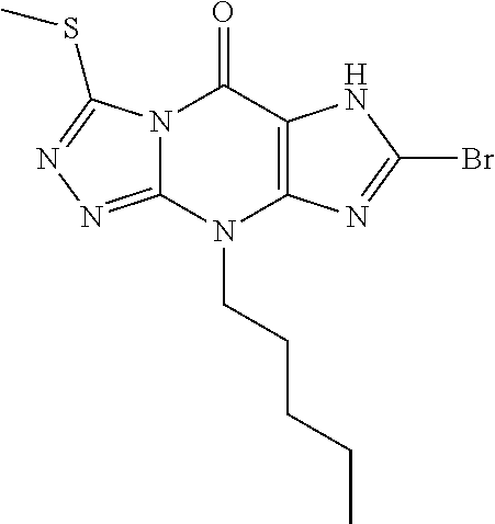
N12C(=NN=C1SC)N(CCCCC)C1=C(C2=O)NC(Br)=N1
